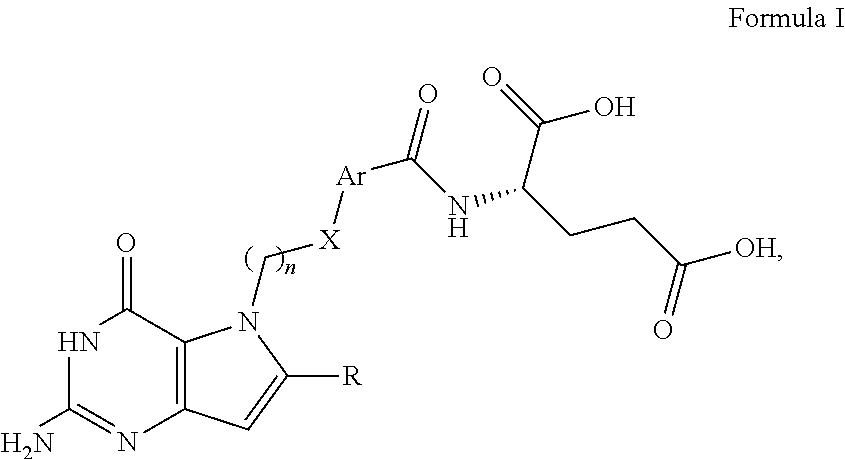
N1C(N)=NC2=C(C1=O)N(C[X][Ar]C(=O)NC(CCC([OH])=O)C(=O)O)C([R])=C2
